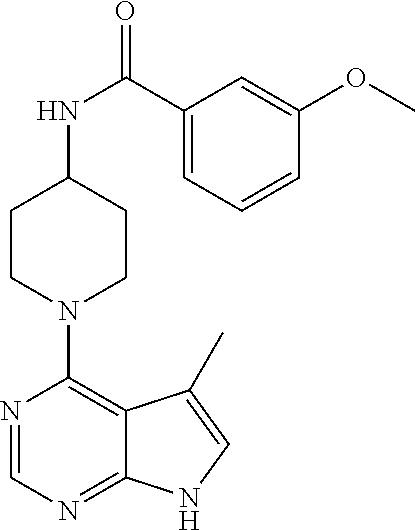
C1CN(C2=C3C(=NC=N2)NC=C3C)CCC1NC(=O)C1=CC=CC(OC)=C1
